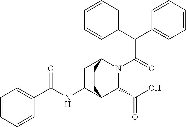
N(C1C2C(C(O)=O)N(C(C(C3=CC=CC=C3)C3=CC=CC=C3)=O)C(C1)CC2)C(C1=CC=CC=C1)=O
